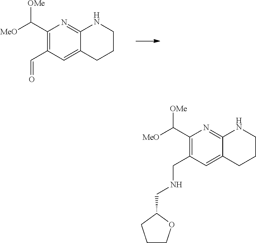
C1(C([MeO])[OMe])=C(C=O)C=C2C(=N1)NCCC2.C1(C([MeO])[OMe])=C(CNCC2CCCO2)C=C2C(=N1)NCCC2
